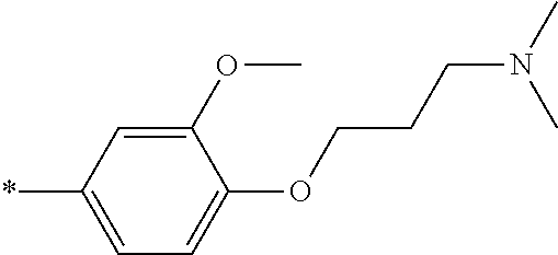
C1(OC)=CC(*)=CC=C1OCCCN(C)C
